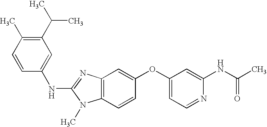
C1(C(C)C)=C(C)C=CC(NC2=NC3=C(N2C)C=CC(OC2=CC=NC(NC(C)=O)=C2)=C3)=C1
